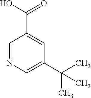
C1=NC=C(C(C)(C)C)C=C1C(O)=O
